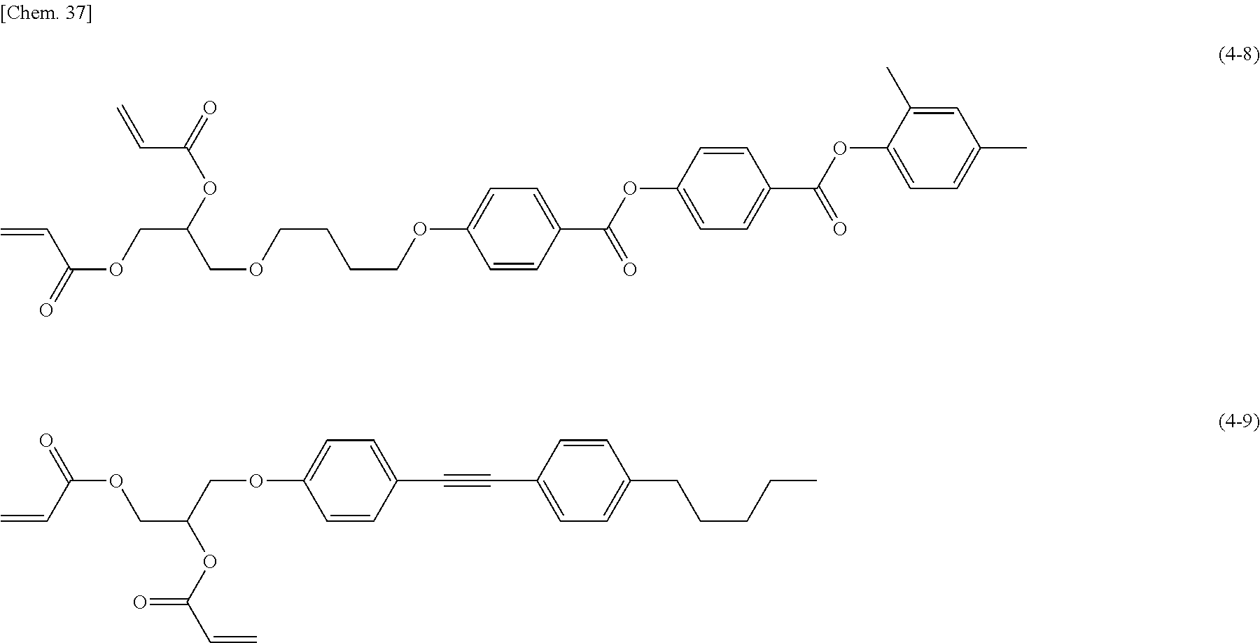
C=CC(OCC(OC(=O)C=C)COCCCCOC1=CC=C(C(OC2=CC=C(C(OC3=CC=C(C)C=C3C)=O)C=C2)=O)C=C1)=O.C=CC(OCC(COC1=CC=C(C#CC2=CC=C(CCCCC)C=C2)C=C1)OC(C=C)=O)=O
